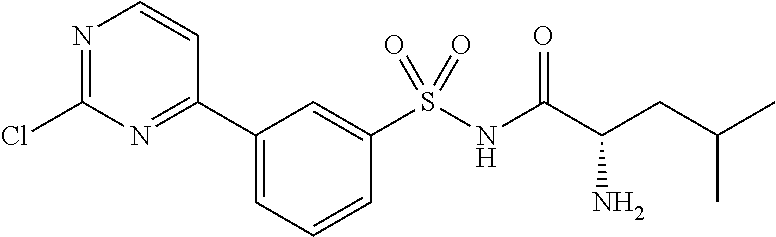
N1=C(Cl)N=C(C2=CC=CC(S(NC(C(CC(C)C)N)=O)(=O)=O)=C2)C=C1
